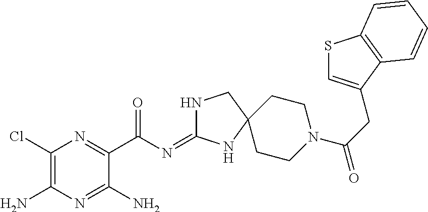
C1(Cl)=C(N)N=C(N)C(C(N=C2NCC3(N2)CCN(C(CC2=CSC4=C2C=CC=C4)=O)CC3)=O)=N1
